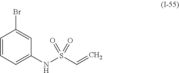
C1=CC=C(NS(C=C)(=O)=O)C=C1Br
